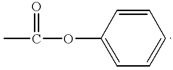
C1=CC=CC(OC(=O)C)=C1
